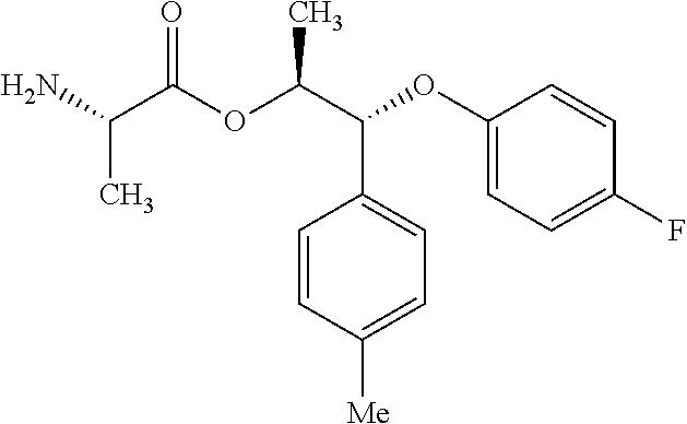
CC(C(=O)OC(C(C1=CC=C([Me])C=C1)OC1=CC=C(F)C=C1)C)N
